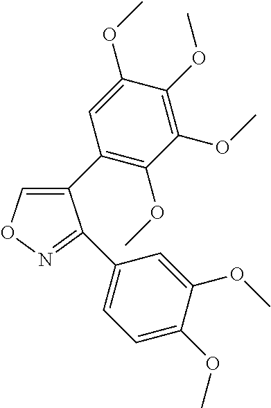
C1(C2=C(OC)C(OC)=C(OC)C(OC)=C2)=CON=C1C1=CC=C(OC)C(OC)=C1
